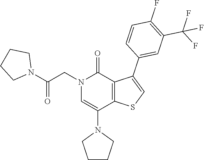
N1(CC(N2CCCC2)=O)C=C(N2CCCC2)C2=C(C1=O)C(C1=CC(C(F)(F)F)=C(F)C=C1)=CS2
